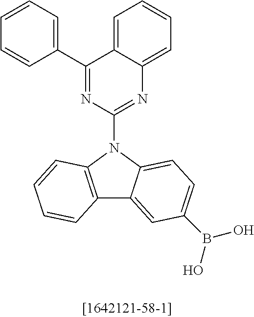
C1=CC=C(C2=NC(N3C4=CC=C(B(O)O)C=C4C4=C3C=CC=C4)=NC3=CC=CC=C23)C=C1
